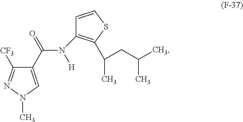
C1(C(N([H])C2=C(C(C)CC(C)C)SC=C2)=O)=CN(C)N=C1[CF3]
